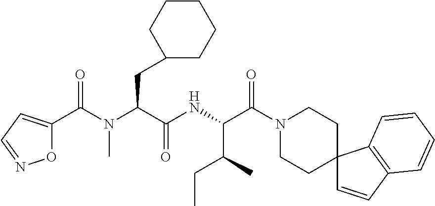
N(C(C(NC(C(N1CCC2(CC1)C=CC1=C2C=CC=C1)=O)C(C)CC)=O)CC1CCCCC1)(C(C1=CC=NO1)=O)C
